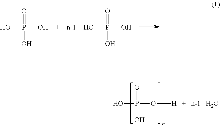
OP(=O)(O)O.OP(=O)(O)O.OP(=O)(O)O[H].O
